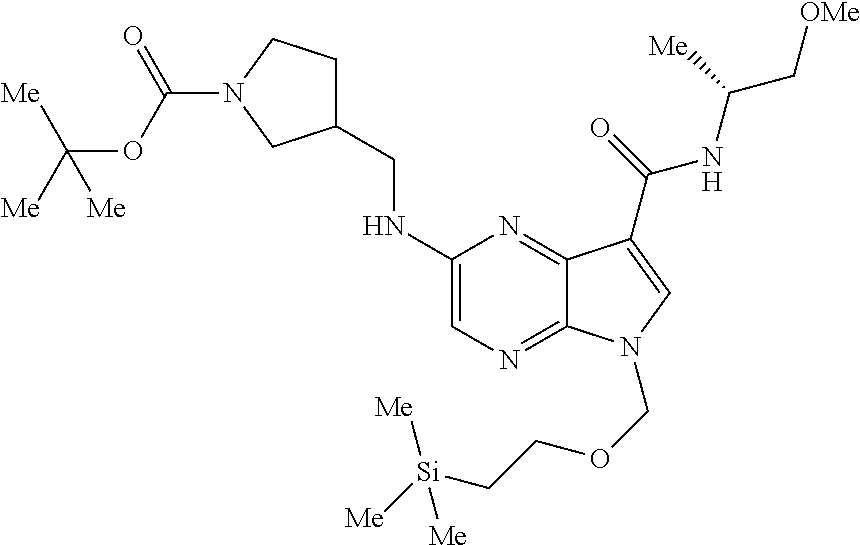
C1(NCC2CCN(C(OC([Me])([Me])[Me])=O)C2)=CN=C2C(=N1)C(C(=O)NC(C[OMe])[Me])=CN2COCC[Si]([Me])([Me])[Me]
